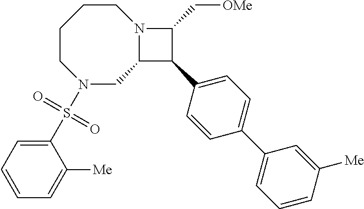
C1CCCN(S(C2=CC=CC=C2[Me])(=O)=O)CC2N1C(C[OMe])C2C1=CC=C(C2=CC=CC([Me])=C2)C=C1
